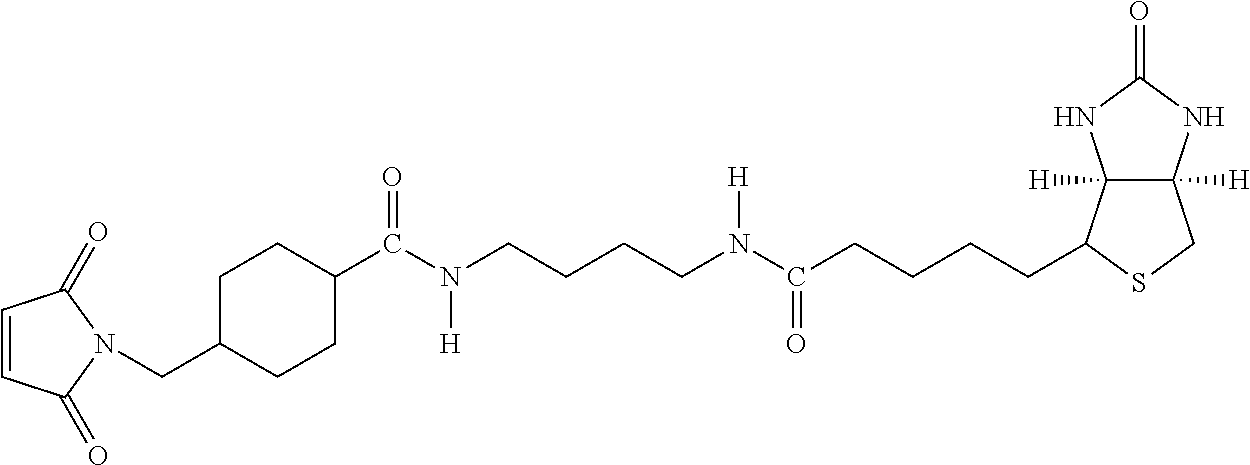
C12([H])C([H])(NC(=O)N1)CSC2CCCCC(N(CCCCN(C(=O)C1CCC(CN2C(=O)C=CC2=O)CC1)[H])[H])=O
